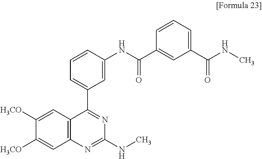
C1([H3CO])=CC2=C(C=C1[H3CO])N=C(NC)N=C2C1=CC=CC(NC(=O)C2=CC(C(=O)NC)=CC=C2)=C1
